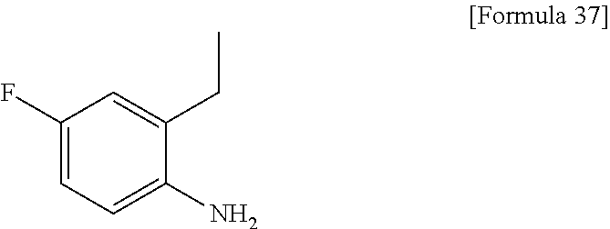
C1(F)=CC=C(N)C(CC)=C1
